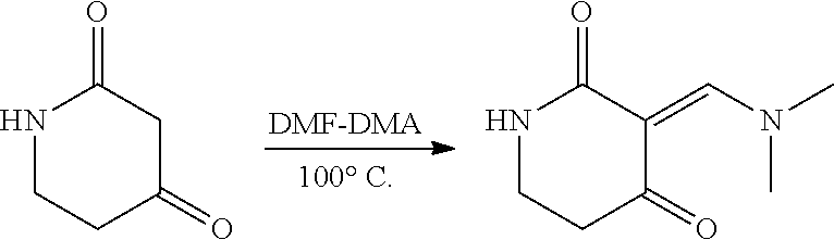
[DMF-DMA].N1CCC(=O)CC1=O.N1CCC(=O)C(=CN(C)C)C1=O
